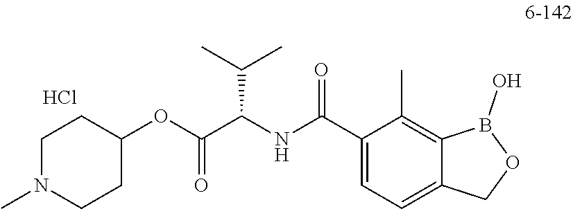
C1(OC(C(NC(C2=CC=C3C(=C2C)B(O)OC3)=O)C(C)C)=O)CCN(C)CC1.Cl
